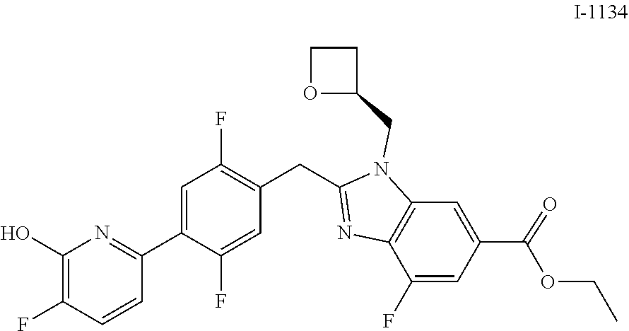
C12=C(N(CC3CCO3)C(CC3=C(F)C=C(C4=NC(O)=C(F)C=C4)C(F)=C3)=N1)C=C(C(=O)OCC)C=C2F
